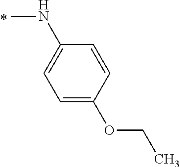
C1(NC)=CC=C(OCC)C=C1
